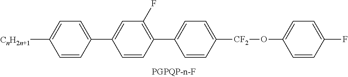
C1=C([CF2]OC2=CC=C(F)C=C2)C=CC(C2=C(F)C=C(C3=CC=C([CnH2n+1])C=C3)C=C2)=C1
